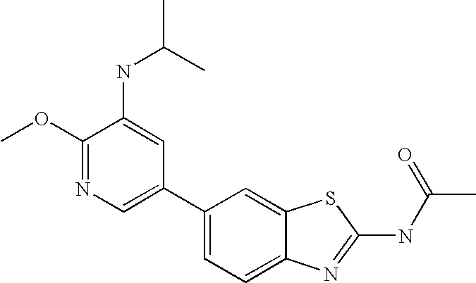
C1(C2=CN=C(OC)C(NC(C)C)=C2)=CC=C2C(=C1)SC(NC(C)=O)=N2
